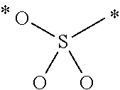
OS(C)(O)O
